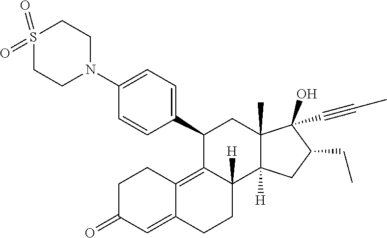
C1(N2CCS(=O)(=O)CC2)=CC=C(C2C3=C4C(=CC(=O)CC4)CCC3([H])C3([H])C(C)(C2)C(O)(C#CC)C(CC)C3)C=C1
